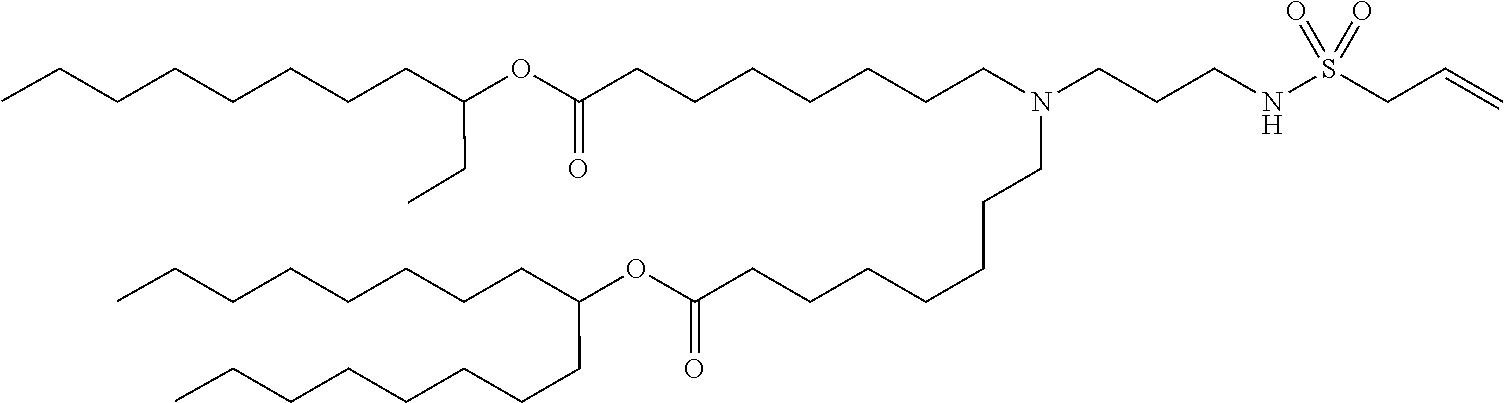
O(C(=O)CCCCCCCN(CCCCCCCC(OC(CCCCCCCC)CCCCCCCC)=O)CCCNS(CC=C)(=O)=O)C(CC)CCCCCCCC
